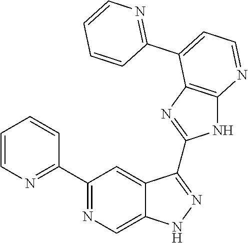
C1(C2=NC=C3C(=C2)C(C2=NC4=C(N2)N=CC=C4C2=NC=CC=C2)=NN3)=NC=CC=C1
